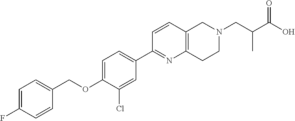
C1=C(F)C=CC(COC2=CC=C(C3=NC4=C(C=C3)CN(CC(C(O)=O)C)CC4)C=C2Cl)=C1
